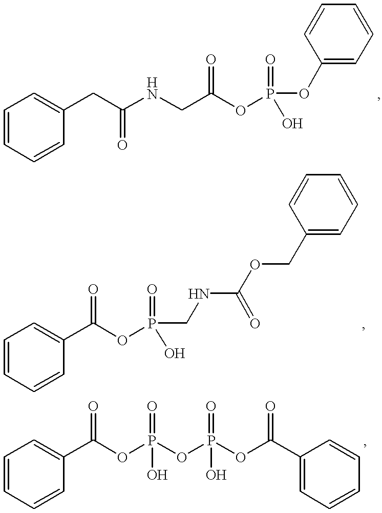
C(C(OP(=O)(OC1=CC=CC=C1)O)=O)NC(CC1=CC=CC=C1)=O.C(OP(=O)(CNC(OCC1=CC=CC=C1)=O)O)(=O)C1=CC=CC=C1.C(OP(=O)(O)OP(=O)(O)OC(=O)C1=CC=CC=C1)(=O)C1=CC=CC=C1
